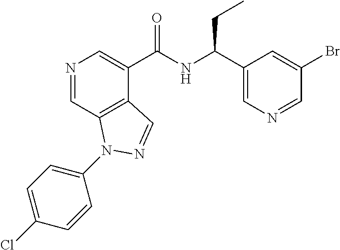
N1=CC2=C(C(C(NC(C3=CN=CC(Br)=C3)CC)=O)=C1)C=NN2C1=CC=C(Cl)C=C1
